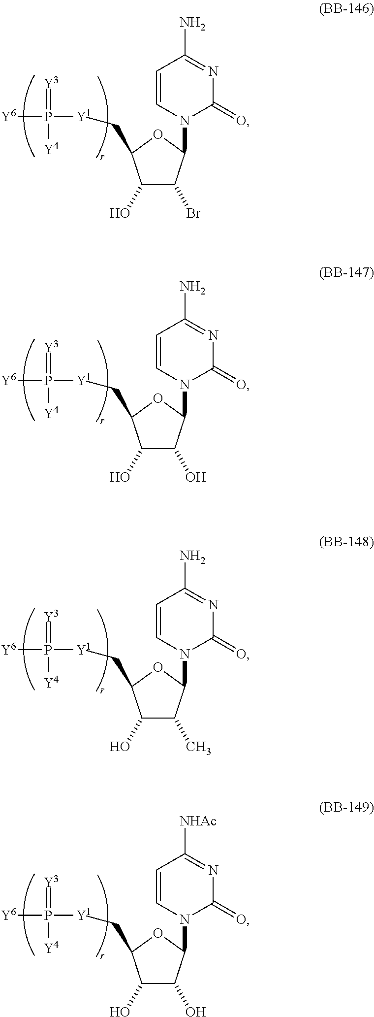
C1(O)C(Br)C(N2C(=O)N=C(N)C=C2)OC1C[Y1]P(=[Y3])([Y4])[Y6].C1(O)C(O)C(N2C(=O)N=C(N)C=C2)OC1C[Y1]P(=[Y3])([Y4])[Y6].C1(O)C(C)C(N2C(=O)N=C(N)C=C2)OC1C[Y1]P(=[Y3])([Y4])[Y6].C1(O)C(O)C(N2C(=O)N=C([NHAc])C=C2)OC1C[Y1]P(=[Y3])([Y4])[Y6]
